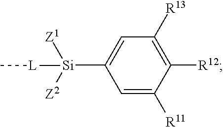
[Si](C1=CC([R13])=C([R12])C([R11])=C1)([L]C)([Z1])[Z2]
